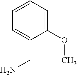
C1=C(CN)C(OC)=CC=C1
